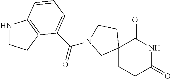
C12(CCC(=O)NC1=O)CCN(C(=O)C1=CC=CC3=C1CCN3)C2
